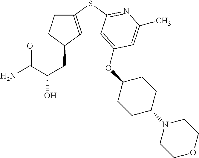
C12=C(C(CC(O)C(N)=O)CC1)C1=C(OC3CCC(N4CCOCC4)CC3)C=C(C)N=C1S2
